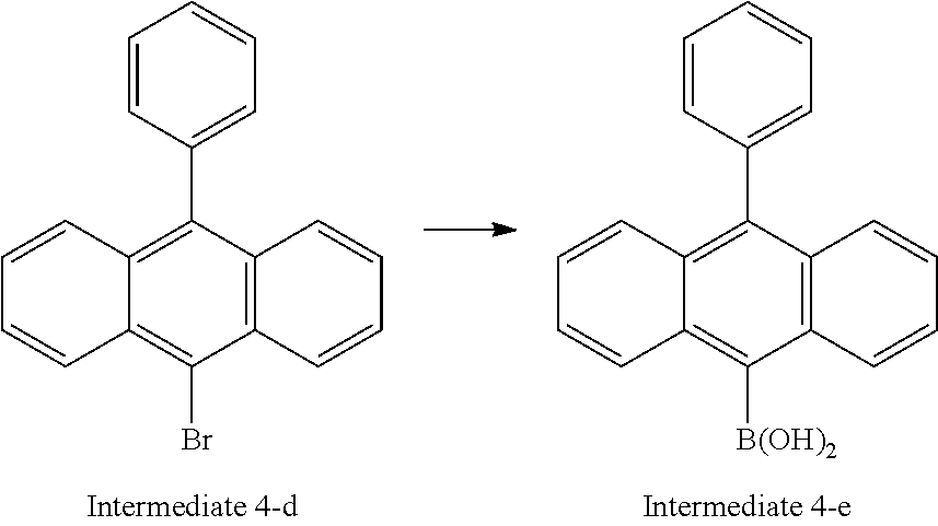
C1=CC2=C(C3=CC=CC=C3)C3=C(C(Br)=C2C=C1)C=CC=C3.C1=CC2=C(C3=CC=CC=C3)C3=C(C([B(OH)2])=C2C=C1)C=CC=C3
